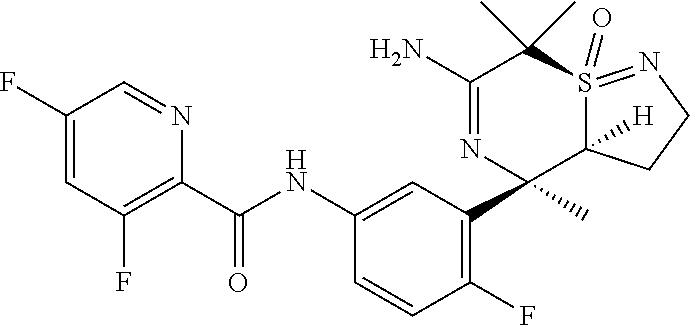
FC1=CC(F)=C(C(NC2=CC(C3(C)C4([H])S(=O)(=NCC4)C(C)(C)C(N)=N3)=C(F)C=C2)=O)N=C1
